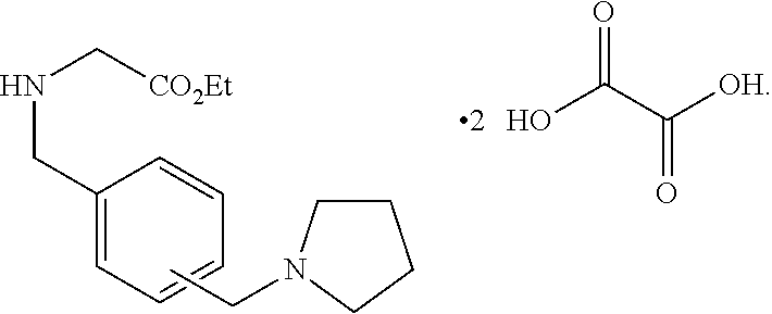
C1(CNC[CO2Et])=CC=CC=C1.C(N1CCCC1)C.OC(C([OH])=O)=O
